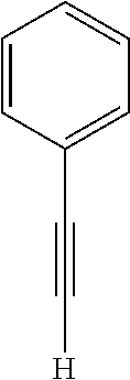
C([H])#CC1=CC=CC=C1
